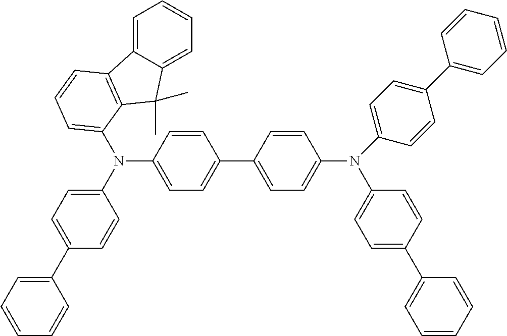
C1=CC=C(C2=CC=C(N(C3=CC=C(C4=CC=C(N(C5=CC=C(C6=CC=CC=C6)C=C5)C5=CC=C(C6=CC=CC=C6)C=C5)C=C4)C=C3)C3=CC=CC4=C3C(C)(C)C3=CC=CC=C34)C=C2)C=C1
